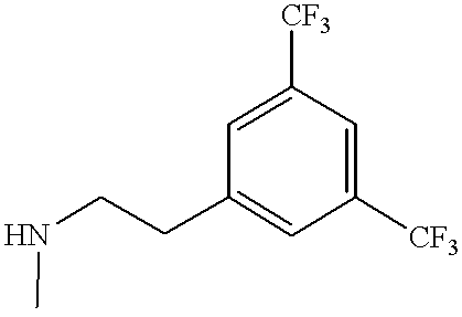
N(C)CCC1=CC([CF3])=CC([CF3])=C1
